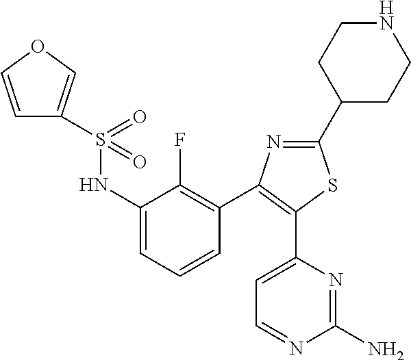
C1(C2CCNCC2)=NC(C2=C(F)C(NS(C3=COC=C3)(=O)=O)=CC=C2)=C(C2=CC=NC(N)=N2)S1
